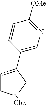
C1=C(C2=CN=C([OMe])C=C2)C[NCbz]C1
